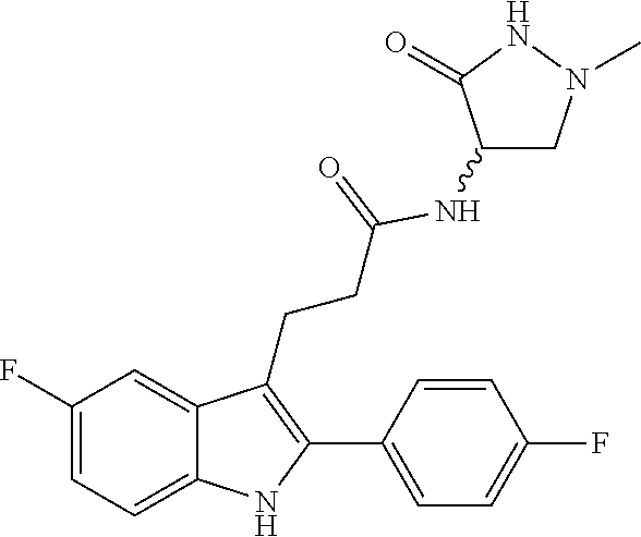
C1=C2C(CCC(=O)NC3CN(C)NC3=O)=C(C3=CC=C(F)C=C3)NC2=CC=C1F
